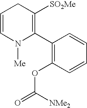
C1=CN([Me])C(C2=C(OC(=O)[NMe2])C=CC=C2)=C([SO2Me])C1
